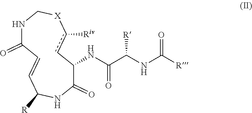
C1(=O)C(NC(C(NC(=O)[R])[R])=O)cc([Riv])[X]CNC(=O)C=CC([R])N1
